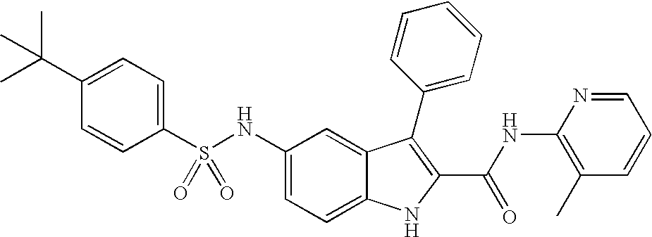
C1(C(C)(C)C)=CC=C(S(NC2=CC=C3C(=C2)C(C2=CC=CC=C2)=C(C(NC2=C(C)C=CC=N2)=O)N3)(=O)=O)C=C1
